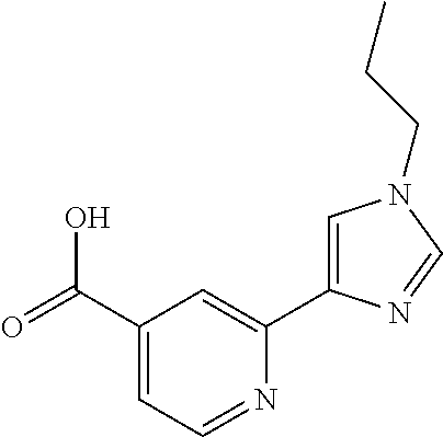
C1(C(=O)O)=CC=NC(C2=CN(CCC)C=N2)=C1
